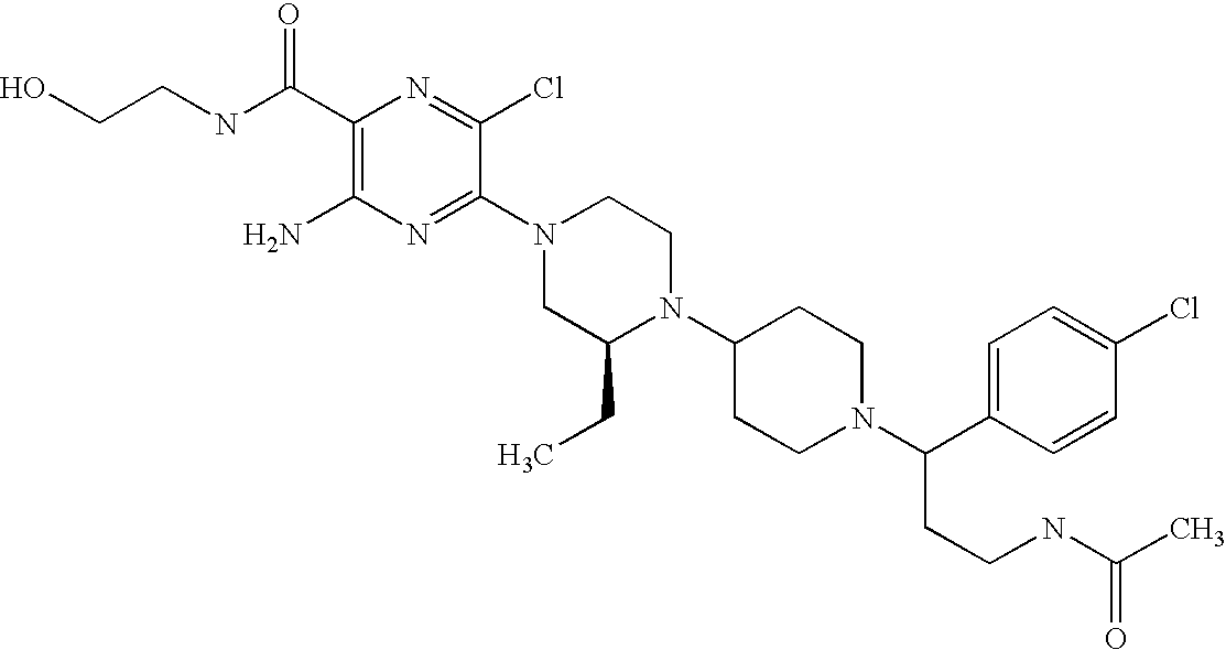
C1(C(NCCO)=O)=C(N)N=C(N2CC(CC)N(C3CCN(C(C4=CC=C(Cl)C=C4)CCNC(C)=O)CC3)CC2)C(Cl)=N1
